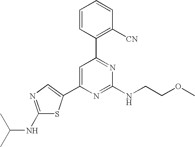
C1=CC(C2=NC(NCCOC)=NC(C3=CN=C(NC(C)C)S3)=C2)=C([CN])C=C1
